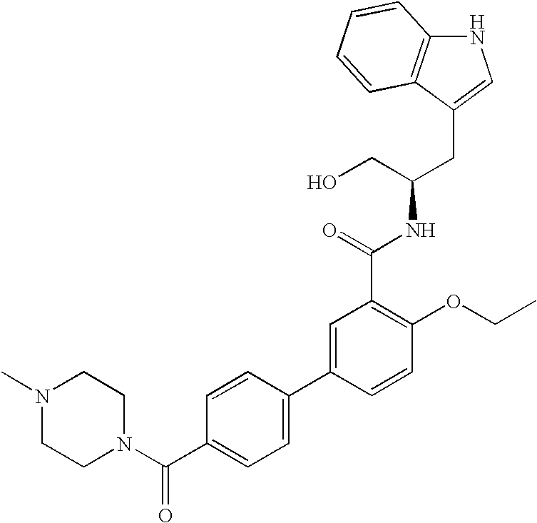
N1C2=C(C(CC(CO)NC(C3=C(OCC)C=CC(C4=CC=C(C(=O)N5CCN(C)CC5)C=C4)=C3)=O)=C1)C=CC=C2
